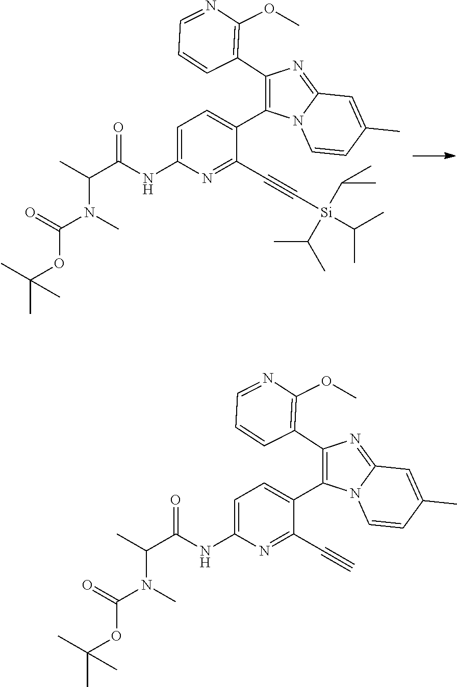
C1=C(NC(C(C)N(C(OC(C)(C)C)=O)C)=O)N=C(C#C[Si](C(C)C)(C(C)C)C(C)C)C(C2=C(C3=C(OC)N=CC=C3)N=C3C=C(C)C=CN32)=C1.C1=C(NC(C(C)N(C(OC(C)(C)C)=O)C)=O)N=C(C#C)C(C2=C(C3=C(OC)N=CC=C3)N=C3C=C(C)C=CN32)=C1
